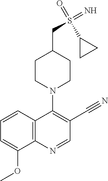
C12=C(N=CC(C#N)=C1N1CCC(CS(=N)(=O)C3CC3)CC1)C(OC)=CC=C2
